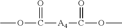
O(C([A4]C(OC)=O)=O)C
